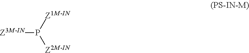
[Z3M-IN]P([Z1M-IN])[Z2M-IN]
